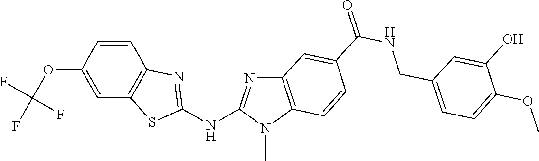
C1(OC(F)(F)F)=CC2=C(C=C1)N=C(NC1=NC3=C(N1C)C=CC(C(NCC1=CC=C(OC)C(O)=C1)=O)=C3)S2
